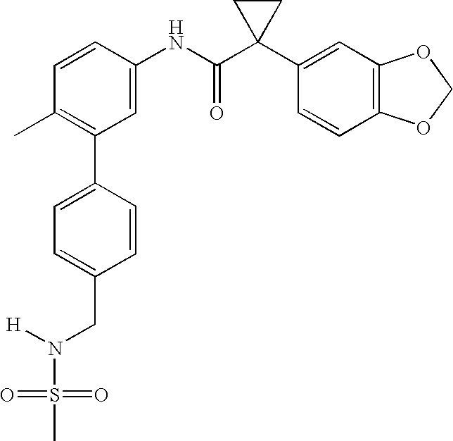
C1(NC(C2(C3=CC4=C(C=C3)OCO4)CC2)=O)=CC(C2=CC=C(CN([H])S(C)(=O)=O)C=C2)=C(C)C=C1
